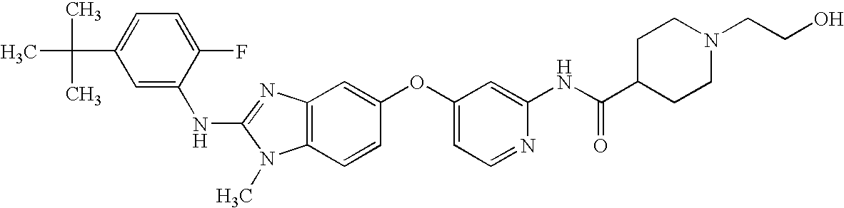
C1=C(F)C(NC2=NC3=C(N2C)C=CC(OC2=CC=NC(NC(C4CCN(CCO)CC4)=O)=C2)=C3)=CC(C(C)(C)C)=C1
